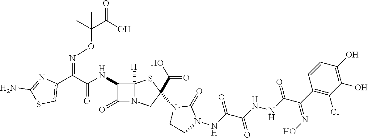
C(=O)(NC1C(=O)N2C1([H])SC(N1CCN(NC(C(NNC(C(=NO)C3=C(Cl)C(O)=C(O)C=C3)=O)=O)=O)C1=O)(C(O)=O)C2)C(C1=CSC(N)=N1)=NOC(C(O)=O)(C)C
